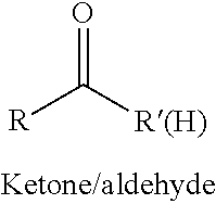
O=C([R(H)])[R]
